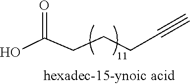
OC(CCCC#C)=O
